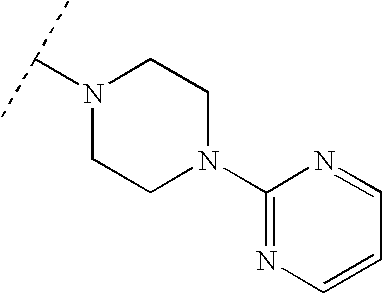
C(N1CCN(C2=NC=CC=N2)CC1)(C)C
